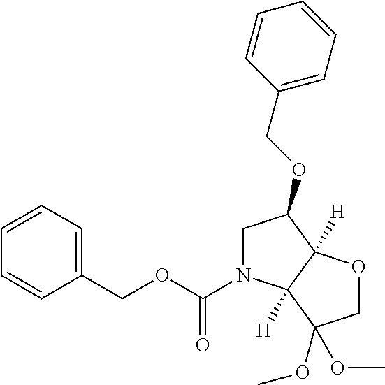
C1=CC=C(COC(N2CC(OCC3=CC=CC=C3)C3([H])C2([H])C(OC)(OC)CO3)=O)C=C1
